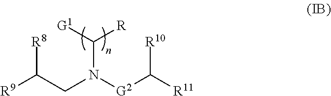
C(N([G2]C([R11])[R10])CC([R9])[R8])([G1])[R]
